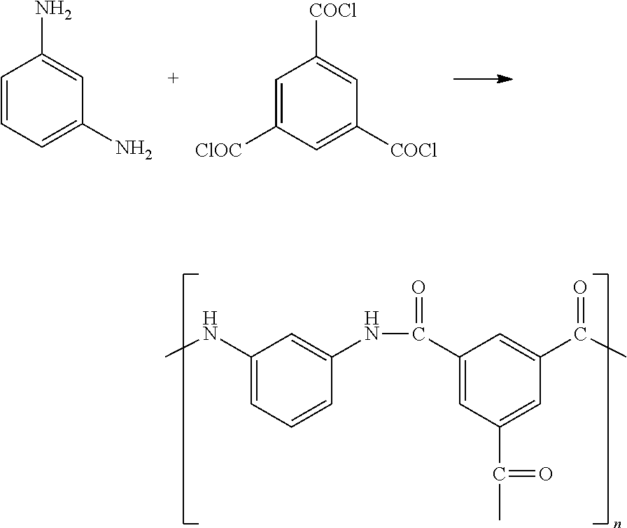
C1=CC=C(N)C=C1N.C1=C([ClOC])C=C([COCl])C=C1[COCl].C1(NC)=CC=CC(NC(C2=CC(C(C)=O)=CC(C(C)=O)=C2)=O)=C1
